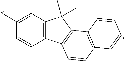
C12=C(C3=C(C1(C)C)C1=C(C=C3)C=CC=C1)C=CC(*)=C2
